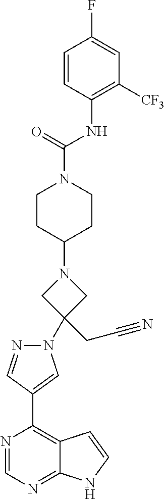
C1(NC(N2CCC(N3CC(CC#N)(N4N=CC(C5=C6C(=NC=N5)NC=C6)=C4)C3)CC2)=O)=C([CF3])C=C(F)C=C1
